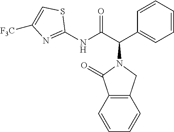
C1(NC(C(C2=CC=CC=C2)N2C(=O)C3=C(C2)C=CC=C3)=O)=NC([F3C])=CS1
